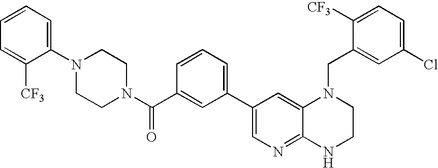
C1(C2=CC=CC(C(N3CCN(C4=CC=CC=C4[CF3])CC3)=O)=C2)=CN=C2C(=C1)N(CC1=CC(Cl)=CC=C1[CF3])CCN2
